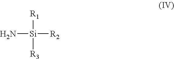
[R1][Si]([R3])([R2])N
